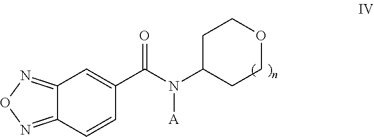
C1C(N(C(C2=CC3=NON=C3C=C2)=O)[A])CCOC1
